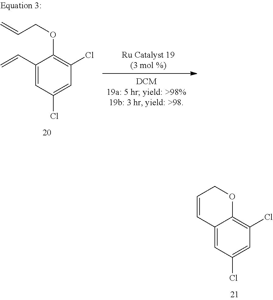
C1(C=C)=CC(Cl)=CC(Cl)=C1OCC=C.C12=CC(Cl)=CC(Cl)=C1OCC=C2
